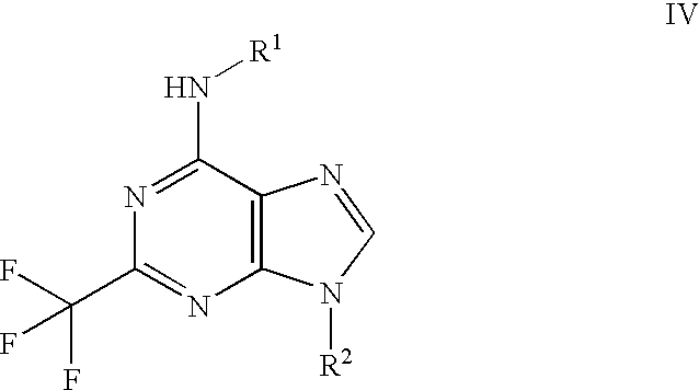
C12=C(C(N[R1])=NC(C(F)(F)F)=N1)N=CN2[R2]
